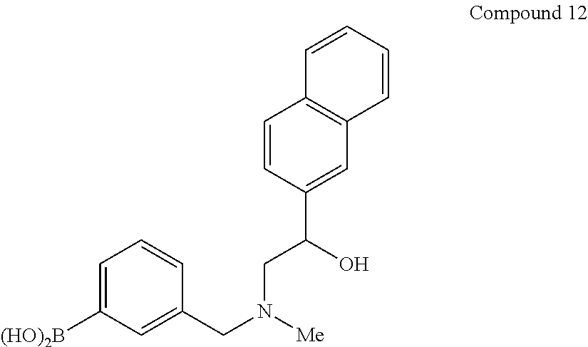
C1=CC(C(O)CN(CC2=CC([(HO)2B])=CC=C2)[Me])=CC2=C1C=CC=C2
